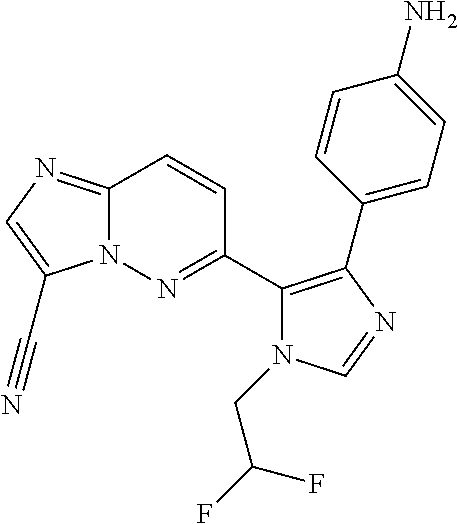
N12C(=NC=C1C#N)C=CC(C1=C(C3=CC=C(N)C=C3)N=CN1CC(F)F)=N2
